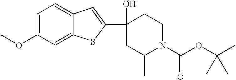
C1=C(OC)C=C2C(=C1)C=C(C1(O)CC(C)N(C(OC(C)(C)C)=O)CC1)S2
